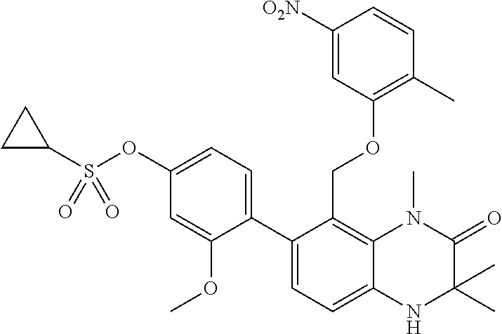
C12=C(COC3=C(C)C=CC([O2N])=C3)C(C3=CC=C(OS(C4CC4)(=O)=O)C=C3OC)=CC=C1NC(C)(C)C(=O)N2C
